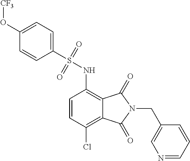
C1=CC(Cl)=C2C(=C1NS(C1=CC=C(O[CF3])C=C1)(=O)=O)C(=O)N(CC1=CN=CC=C1)C2=O
